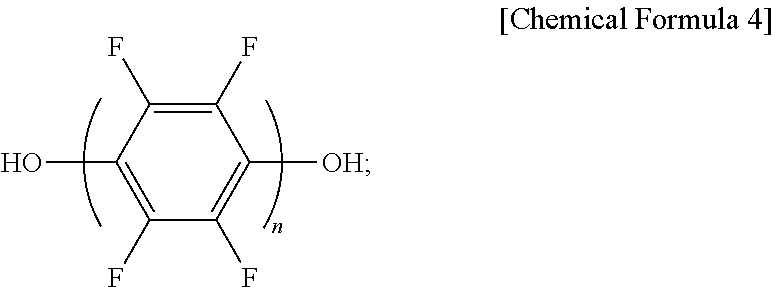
C1(F)=C(F)C(O)=C(F)C(F)=C1[OH]
